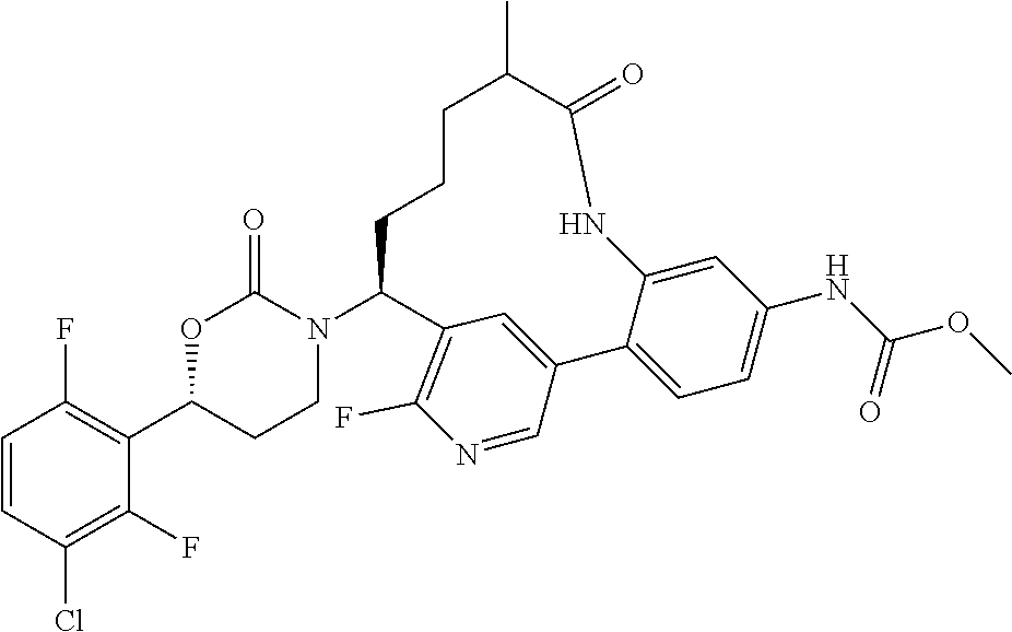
C1=CC(Cl)=C(F)C(C2CCN(C3C4=C(F)N=CC(=C4)C4=CC=C(NC(OC)=O)C=C4NC(=O)C(C)CCC3)C(=O)O2)=C1F
